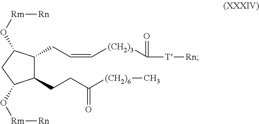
C1(CCC([(CH2)6]C)=O)C(CC=C[(CH2)3]C(=O)[T][Rn])C(O[Rm][Rn])CC1O[Rm][Rn]
